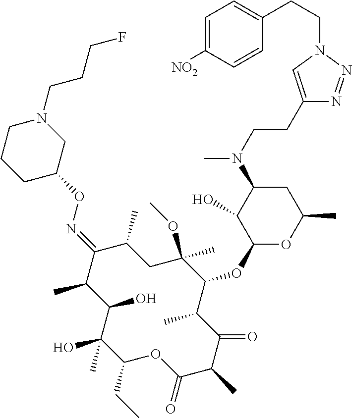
C1(CC)C(C)(O)C(O)C(C)C(=NOC2CN(CCCF)CCC2)C(C)CC(OC)(C)C(OC2OC(C)CC(N(C)CCC3=CN(CCC4=CC=C([NO2])C=C4)N=N3)C2O)C(C)C(=O)C(C)C(=O)O1
